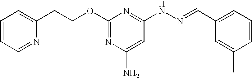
C1(OCCC2=CC=CC=N2)=NC(N)=CC(NN=CC2=CC=CC(C)=C2)=N1
